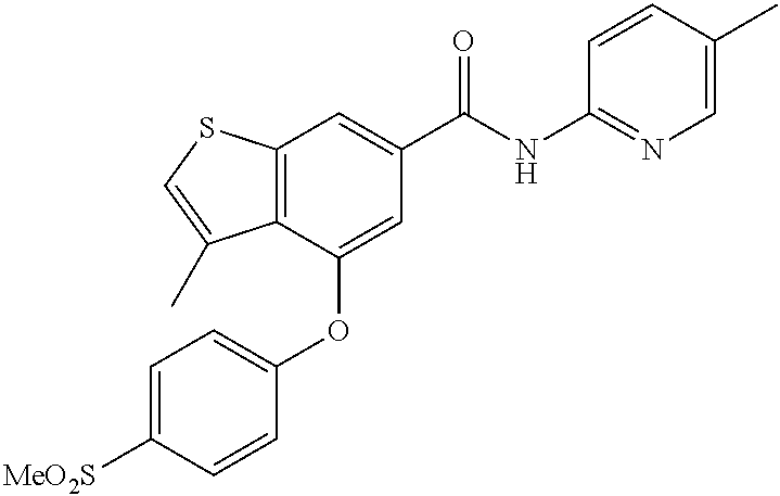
C12=C(C(OC3=CC=C([MeO2S])C=C3)=CC(C(NC3=NC=C(C)C=C3)=O)=C1)C(C)=CS2
